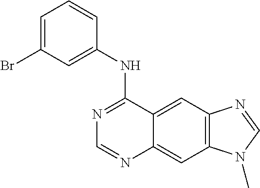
C1=C(Br)C=C(NC2=NC=NC3=CC4=C(C=C23)N=CN4C)C=C1
